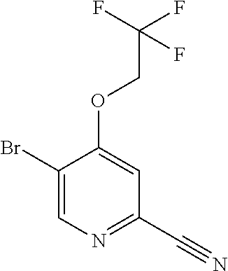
C1(Br)=CN=C(C#N)C=C1OCC(F)(F)F
